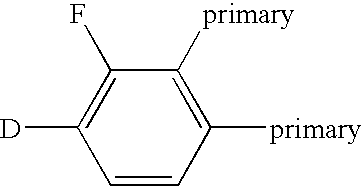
C1=CC([primary])=C([primary])C(F)=C1[D]
